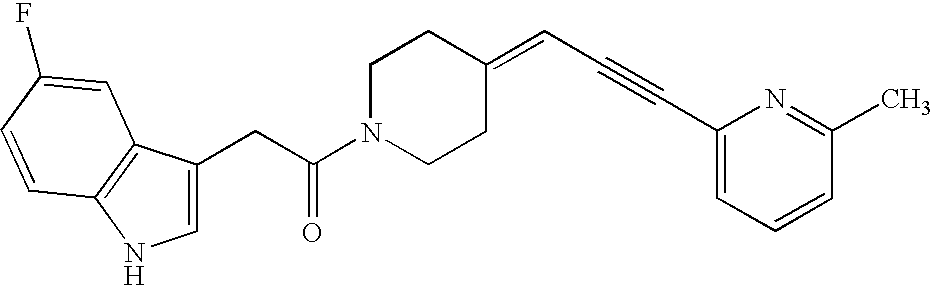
C(C(N1CCC(=CC#CC2=CC=CC(C)=N2)CC1)=O)C1=CNC2=C1C=C(F)C=C2
